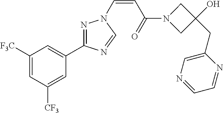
C1([F3C])=CC([CF3])=CC(C2=NN(C=CC(=O)N3CC(O)(CC4=CN=CC=N4)C3)C=N2)=C1
